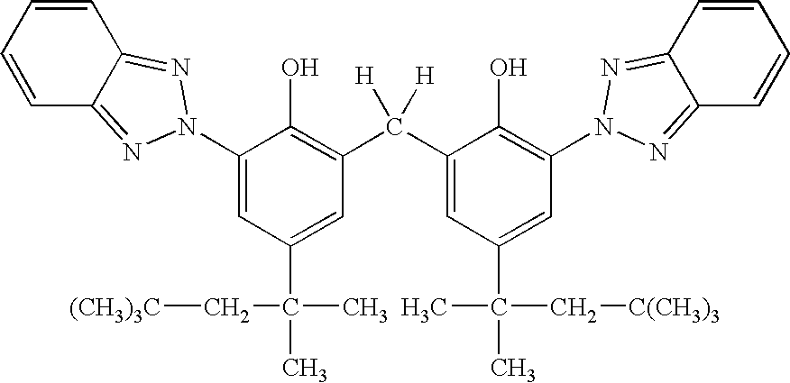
C1=CC2=NN(C3=CC(C(C[(CH3)3C])(C)C)=CC(C([H])([H])C4=CC(C(C)(C)C[C(CH3)3])=CC(N5N=C6C=CC=CC6=N5)=C4O)=C3O)N=C2C=C1
